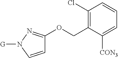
C1=CN([G])N=C1OCC1=C(Cl)C=CC=C1[CON3]
